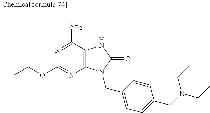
C12=C(N(CC3=CC=C(CN(CC)CC)C=C3)C(=O)N1)N=C(OCC)N=C2N
